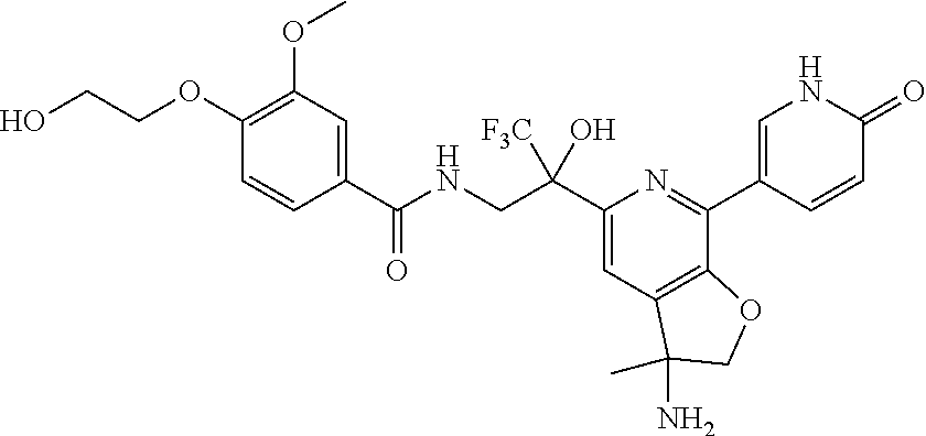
OCCOC1=C(OC)C=C(C(=O)NCC(C2=CC3=C(C(C4=CNC(=O)C=C4)=N2)OCC3(C)N)([F3C])O)C=C1
